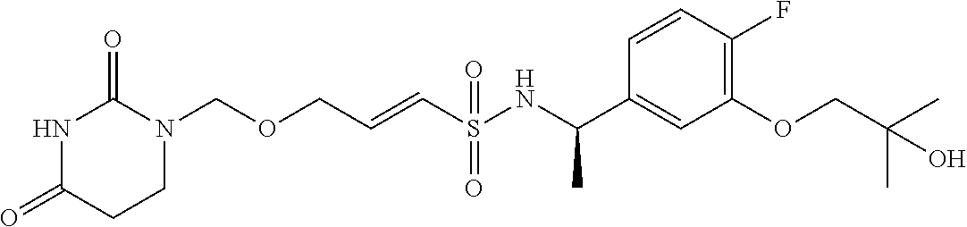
O(CC=CS(NC(C1=CC(OCC(C)(C)O)=C(F)C=C1)C)(=O)=O)CN1C(=O)NC(=O)CC1
